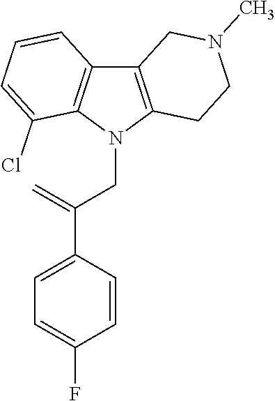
C12=C(N(CC(C3=CC=C(F)C=C3)=C)C3=C1C=CC=C3Cl)CCN(C)C2
